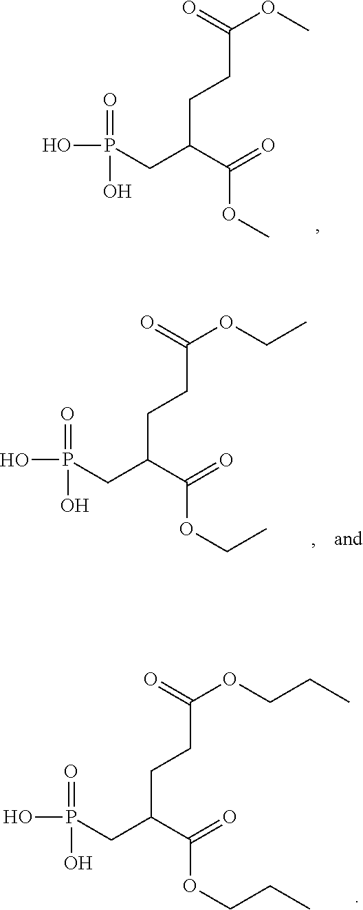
C(CCC(CP(O)(=O)O)C(=O)OC)(=O)OC.C(CCC(CP(O)(=O)O)C(=O)OCCC)(=O)OCCC.C(CCC(CP(O)(=O)O)C(=O)OCC)(=O)OCC
